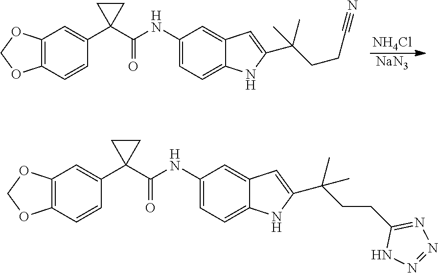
[NaN3].[NH4Cl].C12=C(C=CC(C3(C(NC4=CC=C5C(=C4)C=C(C(CCC#N)(C)C)N5)=O)CC3)=C1)OCO2.C12=C(C=CC(C3(C(NC4=CC=C5C(=C4)C=C(C(CCC4=NN=NN4)(C)C)N5)=O)CC3)=C1)OCO2
